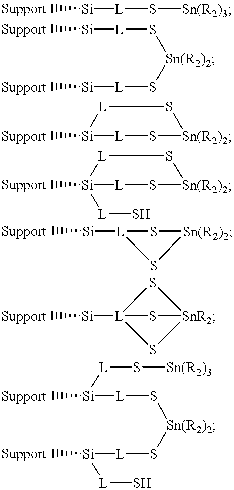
C[Si][L]S[Sn(R2)3].C[Si][L]S[Sn(R2)2]S[L][Si]C.C[Si]1[L]S[Sn(R2)2]S[L]1.C[Si]1([L]S)[L]S[Sn(R2)2]S[L]1.C[Si][L]1S[Sn(R2)2]S1.C[Si][L]12S[SnR2](S1)S2.C[Si]([L]S[Sn(R2)2]S[L][Si](C)[L]S)[L]S[Sn(R2)3]
